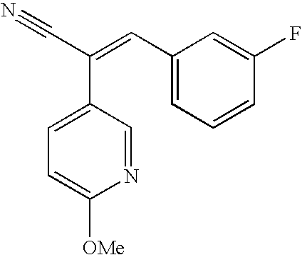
N1=CC(C(C#N)=CC2=CC=CC(F)=C2)=CC=C1[OMe]
